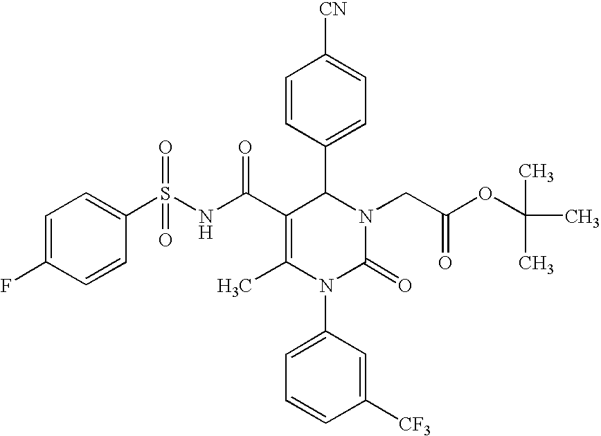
C1=CC(C2C(C(=O)NS(C3=CC=C(F)C=C3)(=O)=O)=C(C)N(C3=CC=CC([CF3])=C3)C(=O)N2CC(OC(C)(C)C)=O)=CC=C1[CN]
